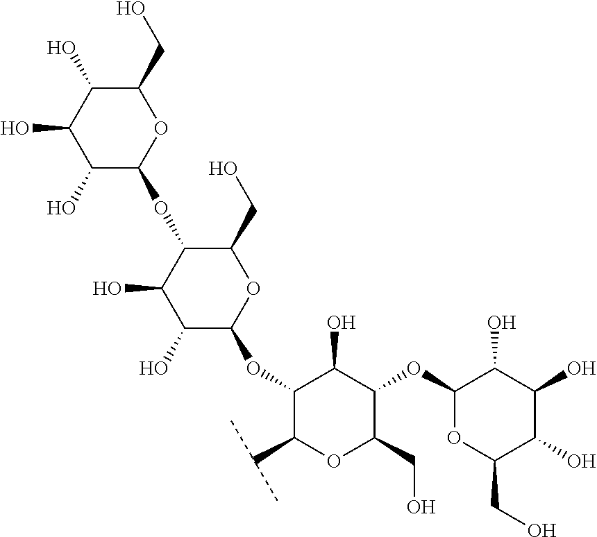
OC1C(OC2C(C(C)C)OC(CO)C(OC3OC(CO)C(O)C(O)C3O)C2O)OC(CO)C(OC2C(O)C(O)C(O)C(CO)O2)C1O
